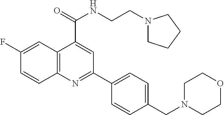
C1(F)=CC2=C(N=C(C3=CC=C(CN4CCOCC4)C=C3)C=C2C(=O)NCCN2CCCC2)C=C1
